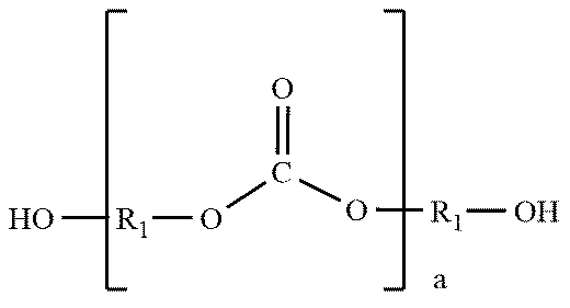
O[R1]OC(O[R1]O)=O
